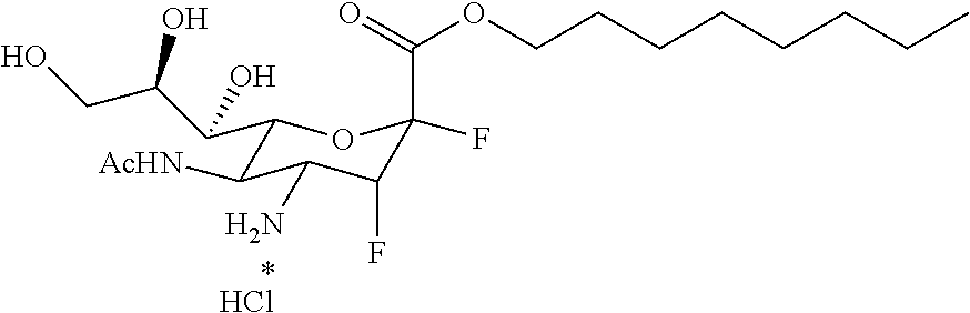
C1(C(C(CO)O)O)C([AcHN])C(N)C(F)C(C(=O)OCCCCCCCC)(F)O1.Cl
